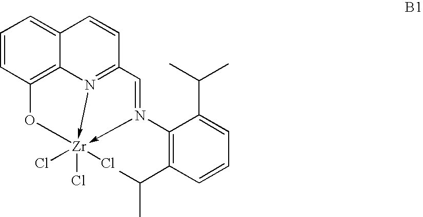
C1=CC2=C3C(=C1)C=CC1=N3->[Zr](Cl)(Cl)(Cl)(-N(C3=C(C(C)C)C=CC=C3C(C)C)=C1)O2
